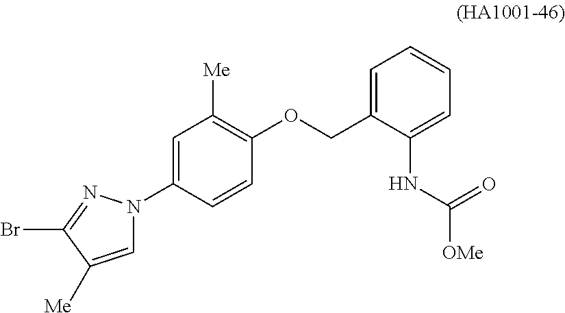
C1=C(N2C=C([Me])C(Br)=N2)C=CC(OCC2=CC=CC=C2NC([OMe])=O)=C1[Me]
